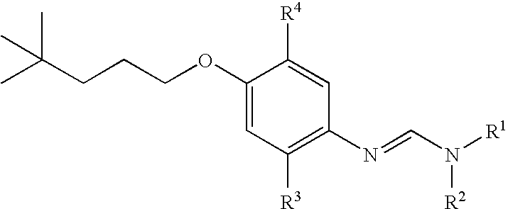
C1(OCCCC(C)(C)C)=CC([R3])=C(N=CN([R1])[R2])C=C1[R4]
